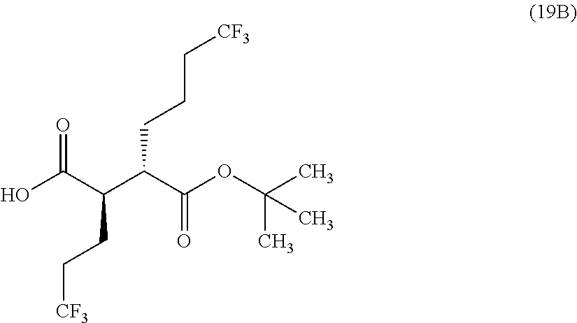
OC(C(C(C(OC(C)(C)C)=O)CCC[CF3])CC[CF3])=O
